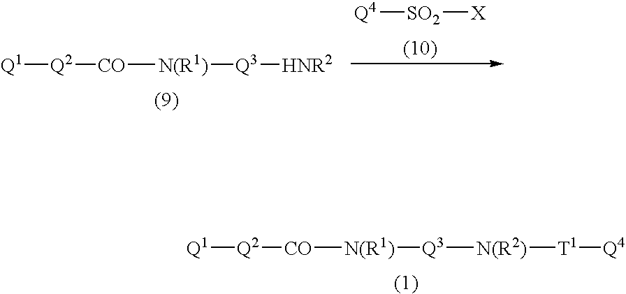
[Q1][Q2][CO][N(R1)][Q3][N(R2)][T1][Q4].[Q4][SO2][X].[Q1][Q2][CO][N(R1)][Q3][HNR2]
